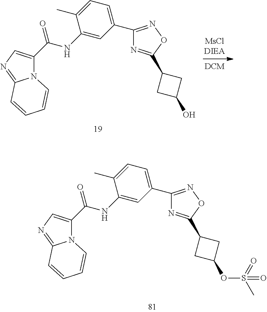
N12C(C(NC3=CC(C4=NOC(C5CC(O)C5)=N4)=CC=C3C)=O)=CN=C1C=CC=C2.N12C(C(NC3=CC(C4=NOC(C5CC(OS(C)(=O)=O)C5)=N4)=CC=C3C)=O)=CN=C1C=CC=C2
